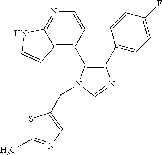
C1(C2=CC=C(F)C=C2)=C(C2=C3C(=NC=C2)NC=C3)N(CC2=CN=C(C)S2)C=N1
